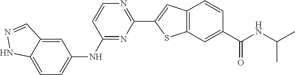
N(C(C)C)C(=O)C1=CC2=C(C=C(C3=NC=CC(NC4=CC=C5C(=C4)C=NN5)=N3)S2)C=C1
